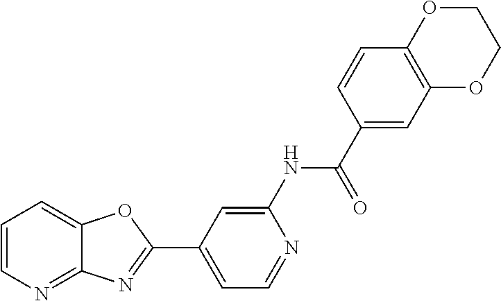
C1=C(NC(C2=CC3=C(C=C2)OCCO3)=O)N=CC=C1C1=NC2=NC=CC=C2O1
